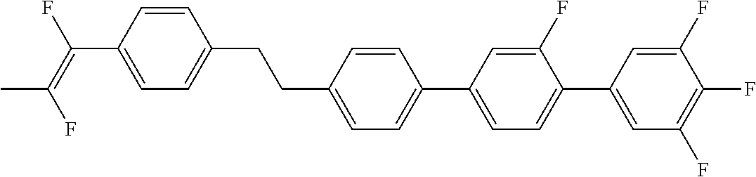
C(C1=CC=C(C2=CC=C(C3=CC(F)=C(F)C(F)=C3)C(F)=C2)C=C1)CC1=CC=C(C(=C(F)C)F)C=C1
